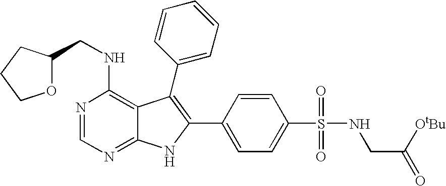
N1=CN=C2C(=C1NCC1OCCC1)C(C1=CC=CC=C1)=C(C1=CC=C(S(=O)(=O)NCC([OtBu])=O)C=C1)N2
